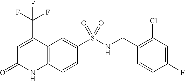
C1(S(NCC2=C(Cl)C=C(F)C=C2)(=O)=O)=CC2=C(C=C1)NC(=O)C=C2C(F)(F)F
